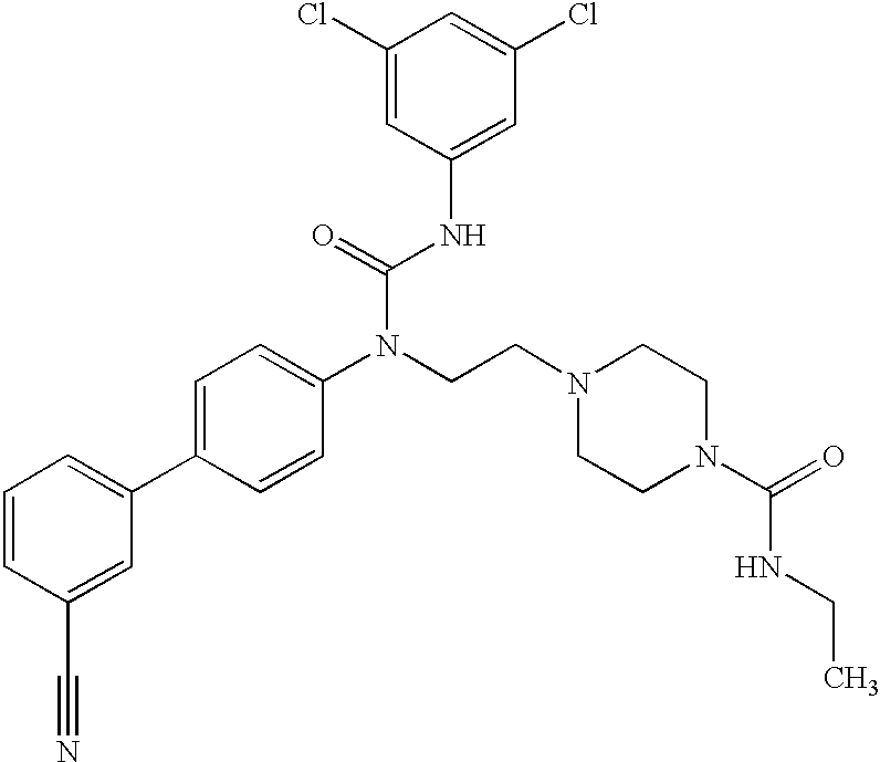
C1=CC(C#N)=CC(C2=CC=C(N(CCN3CCN(C(=O)NCC)CC3)C(=O)NC3=CC(Cl)=CC(Cl)=C3)C=C2)=C1
